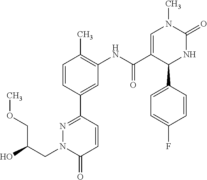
C1=CC(C)=C(NC(C2=CN(C)C(=O)NC2C2=CC=C(F)C=C2)=O)C=C1C1=NN(CC(COC)O)C(=O)C=C1
